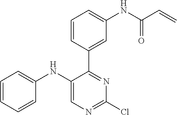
C1(NC2=CC=CC=C2)=CN=C(Cl)N=C1C1=CC(NC(C=C)=O)=CC=C1
